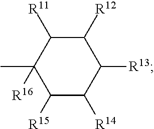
C1(C)([R16])C([R15])C([R14])C([R13])C([R12])C1[R11]
